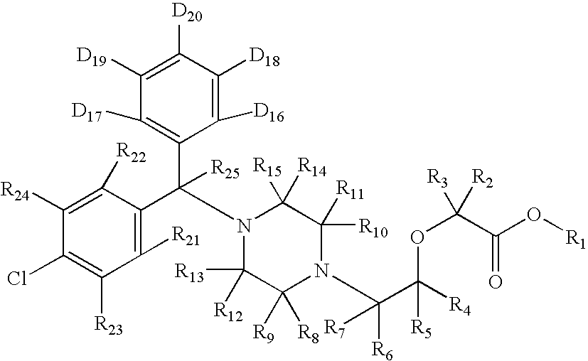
C1([R24])=C([R22])C(C(C2=C([D17])C([D19])=C([D20])C([D18])=C2[D16])([R25])N2C([R13])([R12])C([R9])([R8])N(C(C([R4])(OC([R2])([R3])C(O[R1])=O)[R5])([R6])[R7])C([R10])([R11])C2([R15])[R14])=C([R21])C([R23])=C1Cl
